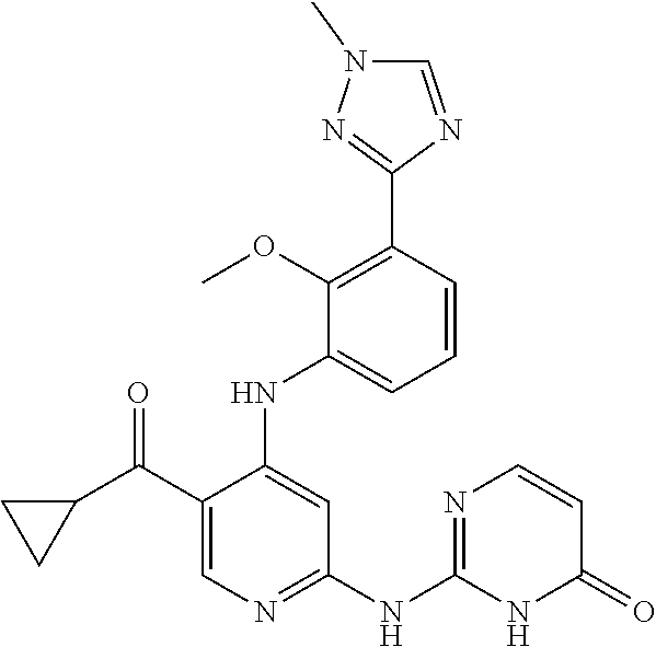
C1(C(C2CC2)=O)=CN=C(NC2=NC=CC(=O)N2)C=C1NC1=CC=CC(C2=NN(C)C=N2)=C1OC
